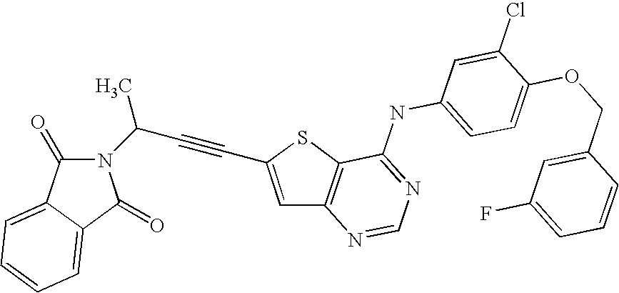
C1(=O)N(C(C#CC2=CC3=C(S2)C(NC2=CC=C(OCC4=CC(F)=CC=C4)C(Cl)=C2)=NC=N3)C)C(=O)C2=CC=CC=C12
